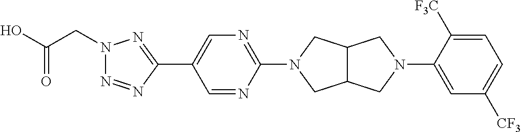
OC(CN1N=NC(C2=CN=C(N3CC4C(C3)CN(C3=CC([CF3])=CC=C3[F3C])C4)N=C2)=N1)=O
